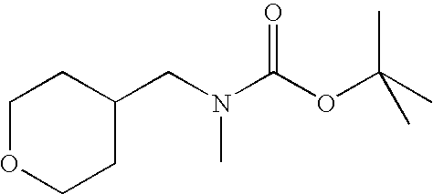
C1OCCC(CN(C(OC(C)(C)C)=O)C)C1
